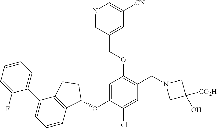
C1(F)=CC=CC=C1C1=CC=CC2=C1CCC2OC1=CC(OCC2=CC([CN])=CN=C2)=C(CN2CC([CO2H])(O)C2)C=C1Cl
